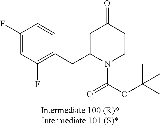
C1(F)=CC(F)=C(CC2N(C(OC(C)(C)C)=O)CCC(=O)C2)C=C1
